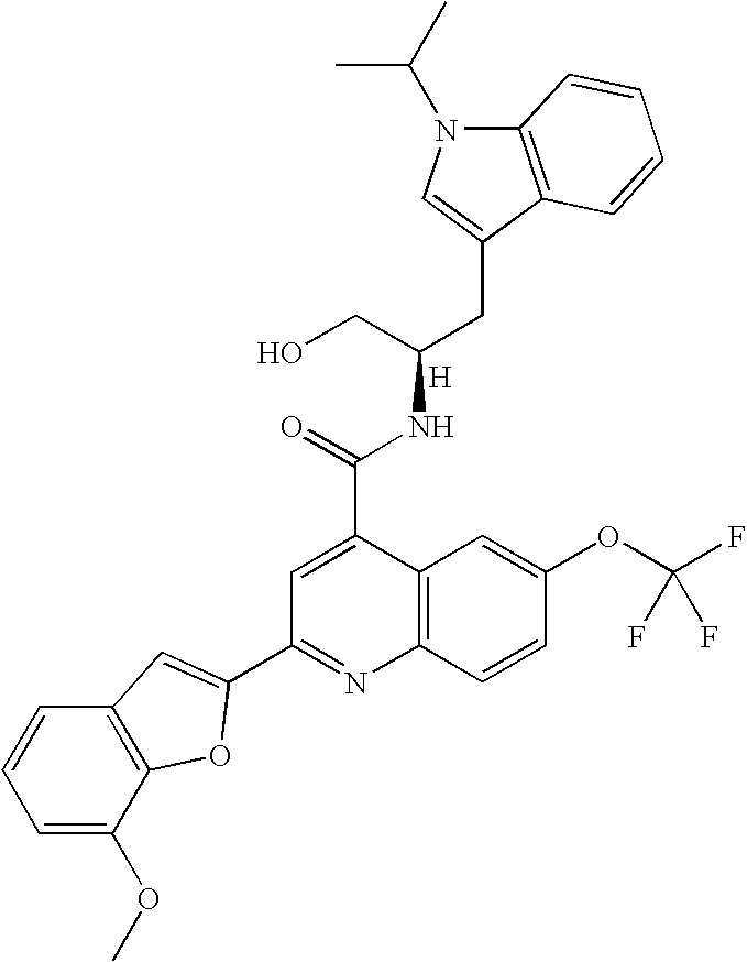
[H].C12=C(C(CC(CO)NC(=O)C3=CC(C4=CC5=C(C(OC)=CC=C5)O4)=NC4=C3C=C(OC(F)(F)F)C=C4)=CN1C(C)C)C=CC=C2
